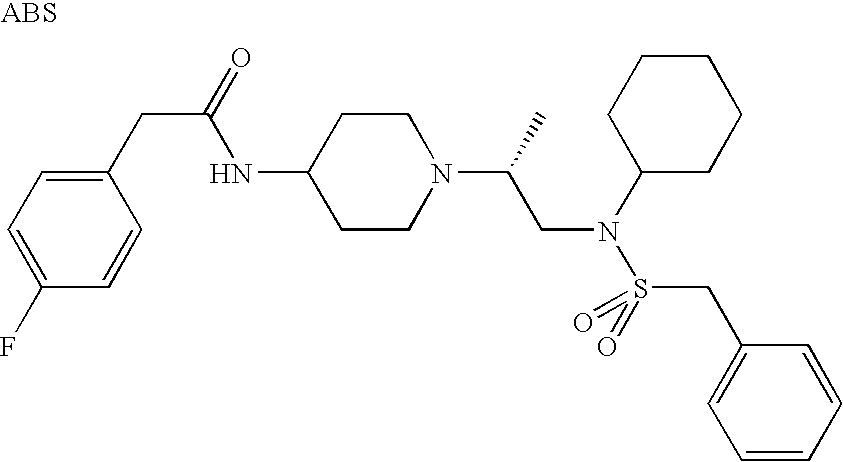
C1(NC(CC2=CC=C(F)C=C2)=O)CCN(C(CN(S(CC2=CC=CC=C2)(=O)=O)C2CCCCC2)C)CC1
